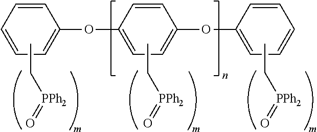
C1=CC=CC=C1OC1=CC=C(OC2=CC=CC=C2)C=C1.CC[PPh2]=O.CC[PPh2]=O.CC[PPh2]=O
